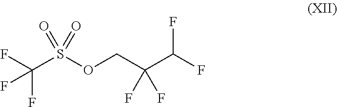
C(S(OCC(C(F)F)(F)F)(=O)=O)(F)(F)F
